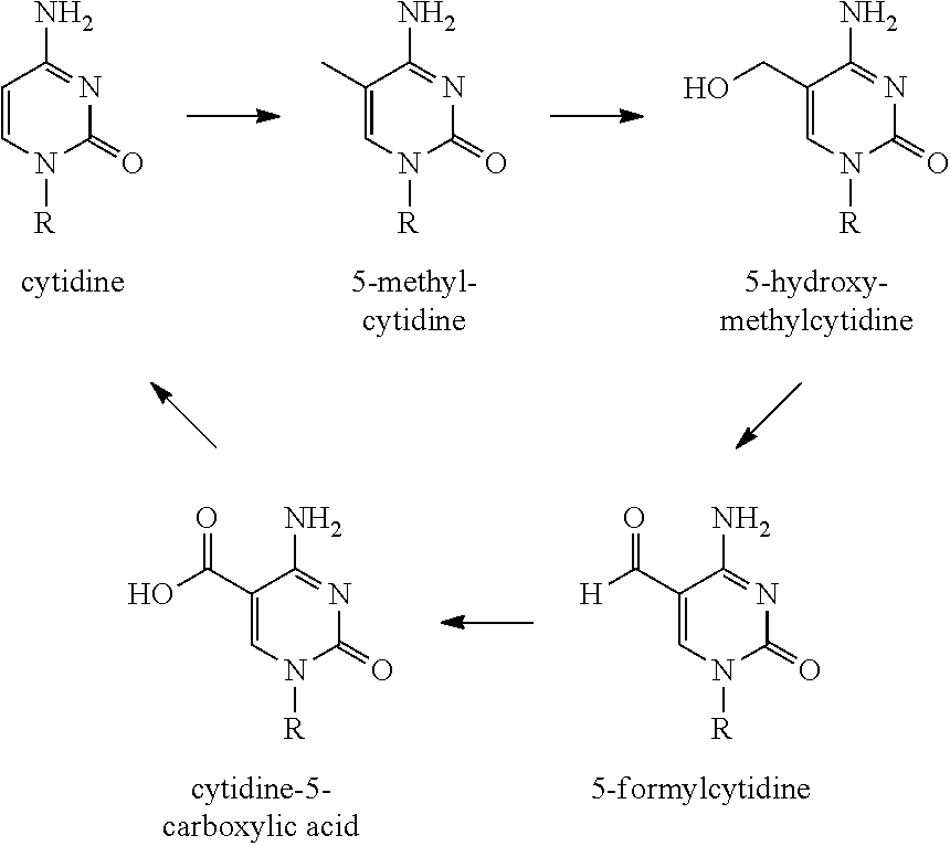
C1(C)=CN([R])C(=O)N=C1N.C1=CN([R])C(=O)N=C1N.C1(CO)=CN([R])C(=O)N=C1N.C1(C(O)=O)=CN([R])C(=O)N=C1N.C1(C([H])=O)=CN([R])C(=O)N=C1N
